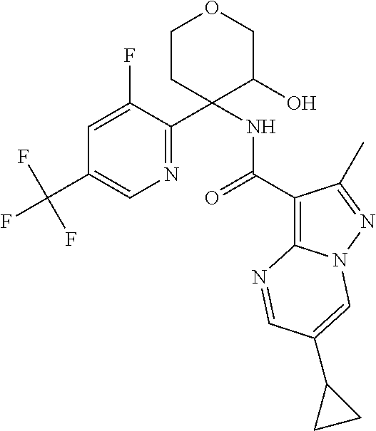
N1=C(C2(NC(C3=C4N(N=C3C)C=C(C3CC3)C=N4)=O)C(O)COCC2)C(F)=CC(C(F)(F)F)=C1
